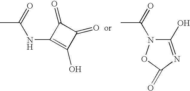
C1(NC(C)=O)=C(O)C(=O)C1=O.C1(O)=NC(=O)ON1C(C)=O
